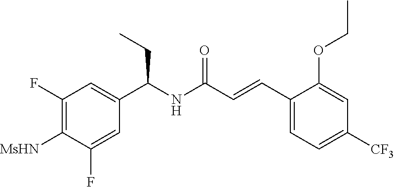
C1(F)=C([MsHN])C(F)=CC(C(NC(C=CC2=CC=C([CF3])C=C2OCC)=O)CC)=C1
